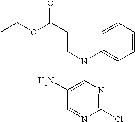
C1(Cl)=NC(N(CCC(=O)OCC)C2=CC=CC=C2)=C(N)C=N1
